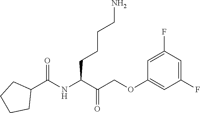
C1=C(F)C=C(F)C=C1OCC(C(NC(C1CCCC1)=O)CCCCN)=O
